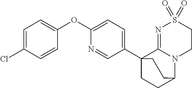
C1=C(Cl)C=CC(OC2=CC=C(C34CCC(N5C3=NS(=O)(=O)CC5)CC4)C=N2)=C1
